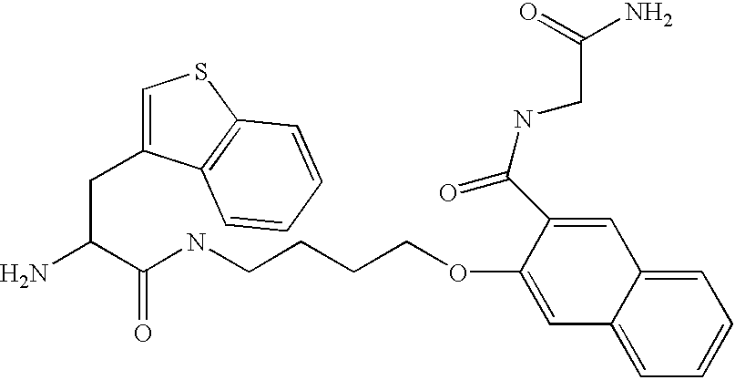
NC(C(NCCCCOC1=CC2=CC=CC=C2C=C1C(NCC(=O)N)=O)=O)CC1=CSC2=C1C=CC=C2
